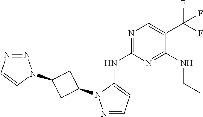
N1(C2CC(N3N=NC=C3)C2)N=CC=C1NC1=NC=C(C(F)(F)F)C(NCC)=N1
